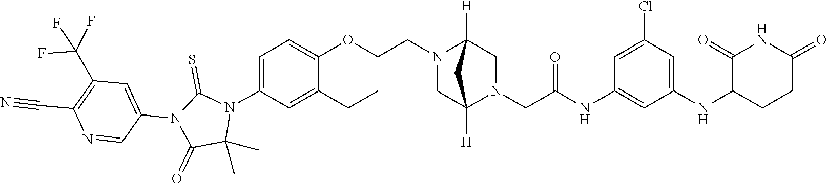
C1(C)(C)N(C2=CC=C(OCCN3CC4([H])N(CC(NC5=CC(NC6C(=O)NC(=O)CC6)=CC(Cl)=C5)=O)CC3([H])C4)C(CC)=C2)C(=S)N(C2=CC(C(F)(F)F)=C(C#N)N=C2)C1=O
